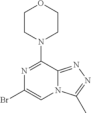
BrC1=CN2C(=NN=C2C)C(N2CCOCC2)=N1
